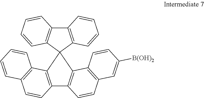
C12=C(C3=C(C=C1)C=CC=C3)C1(C3=C2C=CC2=C3C=CC([B(OH)2])=C2)C2=C(C3=C1C=CC=C3)C=CC=C2
